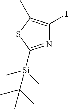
C1(I)=C(C)SC([Si](C)(C)C(C)(C)C)=N1
